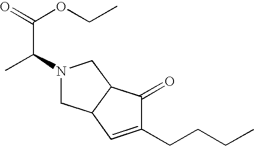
C(C1=CC2C(C1=O)CN(C(C)C(=O)OCC)C2)CCC
